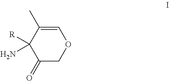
C1(=O)COC=C(C)C1([R])N
